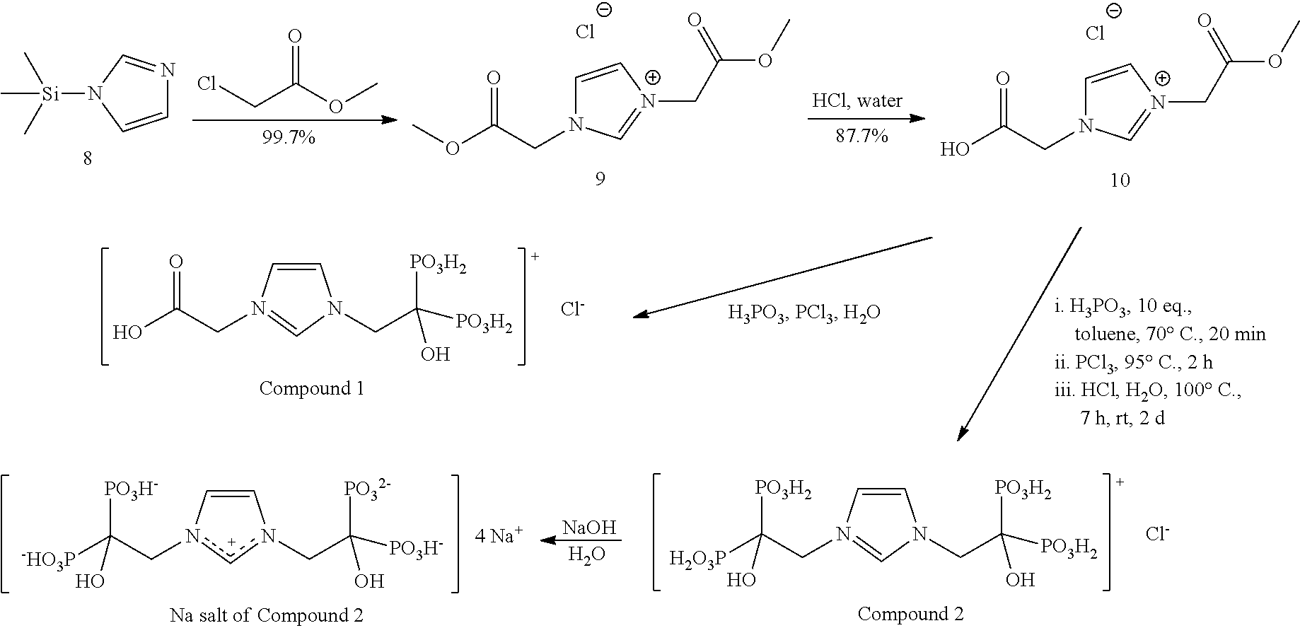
C1=C[N+](CC(OC)=O)=CN1CC(O)=O.[Cl-].C1=CN([Si](C)(C)C)C=N1.C(C(OC)=O)Cl.C1=C[N+](CC(OC)=O)=CN1CC(OC)=O.[Cl-].C1=CN(CC(O)=O)=CN1CC([PO3H2])([PO3H2])O.[Cl-].C1=Cn(CC([-HO3P])([PO3H-])O)cn1CC([PO3H-])([PO32-])O.[4 Na+].C1=CN(CC([H2O3P])([PO3H2])O)=CN1CC([PO3H2])([PO3H2])O.[Cl-].[NaOH].O
